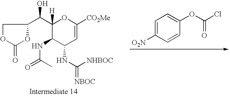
C1OC(=O)OC1C(C1([H])C(NC(=O)C)C(NC(=[NBOC])[NHBOC])C=C([CO2Me])O1)O.C1=C([O2N])C=CC(OC(Cl)=O)=C1
